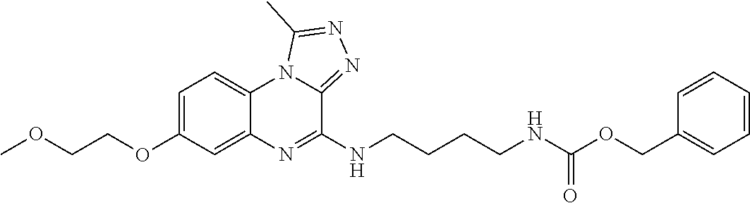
C1=C(OCCOC)C=C2C(=C1)N1C(=NN=C1C)C(NCCCCNC(OCC1=CC=CC=C1)=O)=N2
